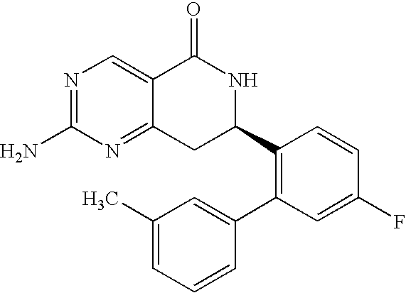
N1=C(N)N=C2C(=C1)C(=O)NC(C1=C(C3=CC(C)=CC=C3)C=C(F)C=C1)C2
